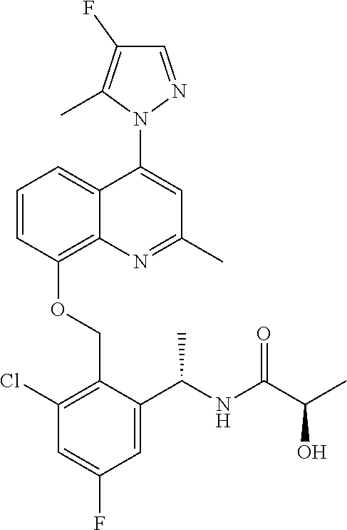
C1=C(F)C=C(C(NC(=O)C(C)O)C)C(COC2=C3N=C(C)C=C(N4N=CC(F)=C4C)C3=CC=C2)=C1Cl
